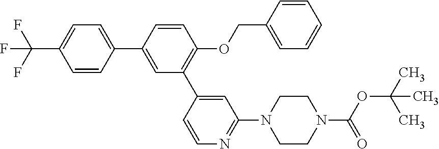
C1(C(F)(F)F)=CC=C(C2=CC(C3=CC(N4CCN(C(OC(C)(C)C)=O)CC4)=NC=C3)=C(OCC3=CC=CC=C3)C=C2)C=C1
